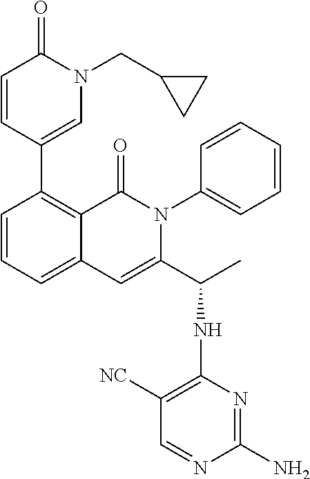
C1(C2=CN(CC3CC3)C(=O)C=C2)=C2C(=CC=C1)C=C(C(C)NC1=C([NC])C=NC(N)=N1)N(C1=CC=CC=C1)C2=O
